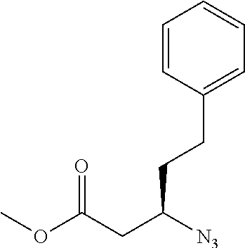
C1(CCC(CC(OC)=O)[N3])=CC=CC=C1
